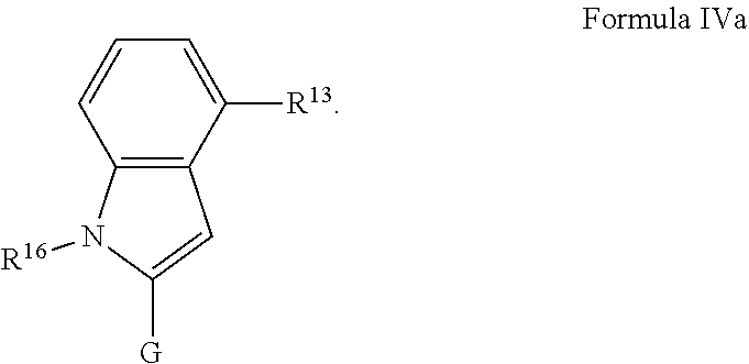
C12=C(C([R13])=CC=C1)C=C([G])N2[R16]
